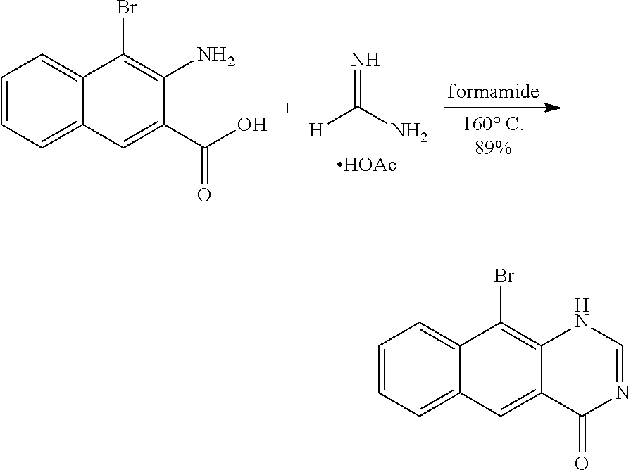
[H]C(N)=N.[HOAc].C1=CC=C2C(=C1)C(Br)=C(N)C(C(O)=O)=C2.C1=CC=C2C(=C1)C(Br)=C1C(=C2)C(=O)N=CN1
